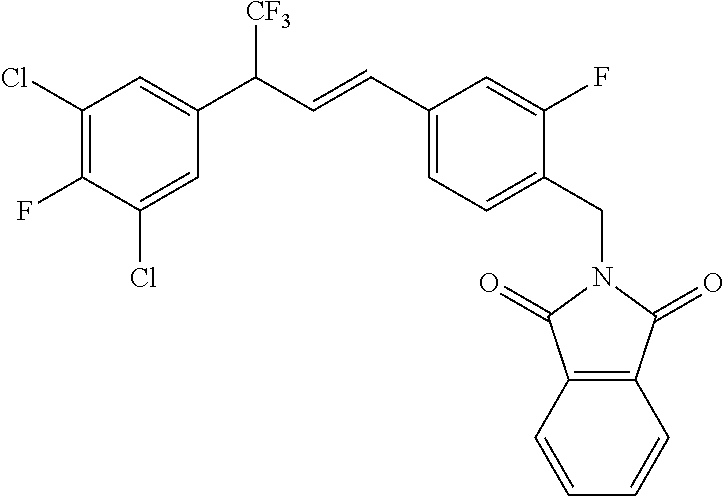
C1(Cl)=CC(C(C=CC2=CC=C(CN3C(=O)C4=C(C3=O)C=CC=C4)C(F)=C2)[CF3])=CC(Cl)=C1F
